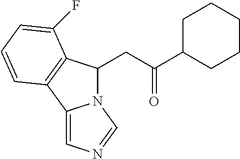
C(C(C1CCCCC1)=O)C1N2C(=CN=C2)C2=C1C(F)=CC=C2
